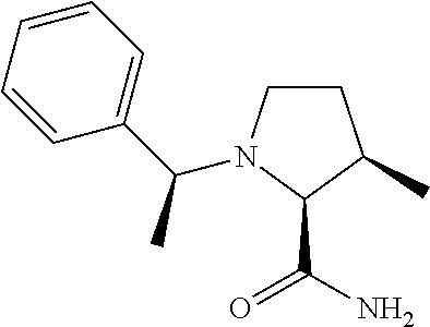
C1CN(C(C2=CC=CC=C2)C)C(C(=O)N)C1C
